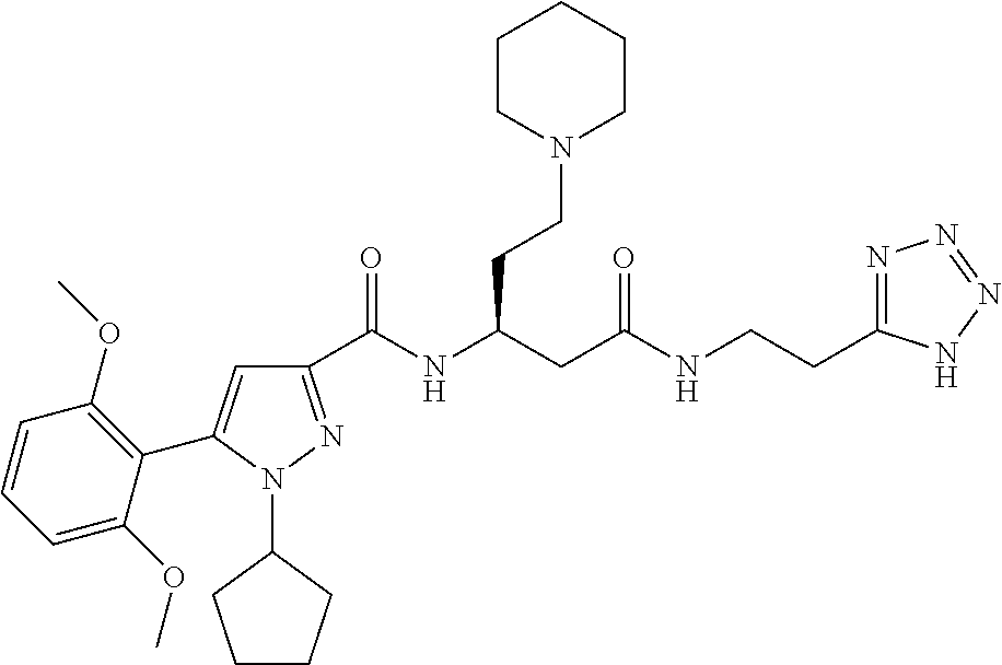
C1(C(NC(CC(NCCC2=NN=NN2)=O)CCN2CCCCC2)=O)=NN(C2CCCC2)C(C2=C(OC)C=CC=C2OC)=C1
